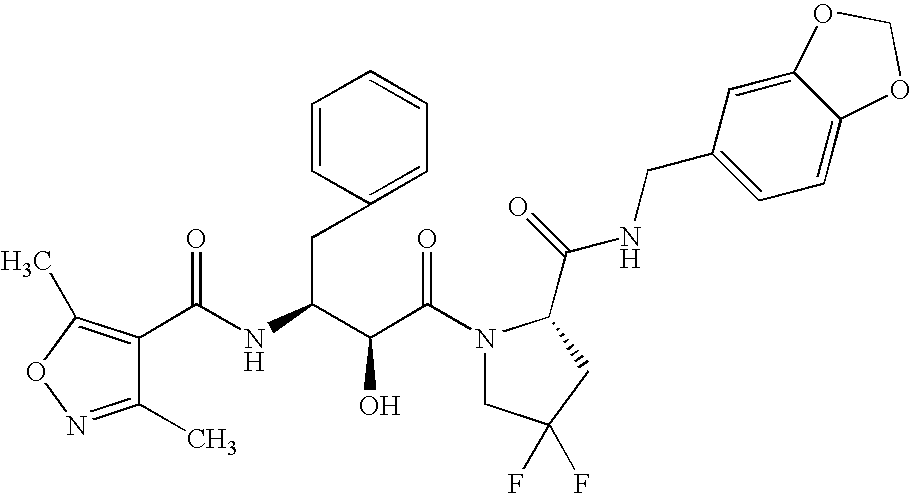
C(C(N1CC(F)(F)CC1C(NCC1=CC=C2C(=C1)OCO2)=O)=O)(O)C(CC1=CC=CC=C1)NC(=O)C1=C(C)ON=C1C
